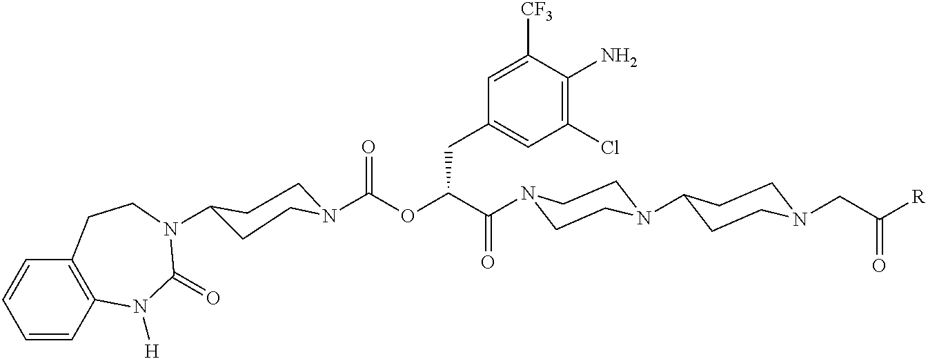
C(OC(C(=O)N1CCN(C2CCN(CC([R])=O)CC2)CC1)CC1=CC(Cl)=C(N)C([CF3])=C1)(=O)N1CCC(N2C(=O)N([H])C3=C(C=CC=C3)CC2)CC1
